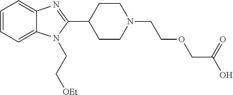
C1=CC=C2C(=C1)N=C(C1CCN(CCOCC(O)=O)CC1)N2CC[OEt]
